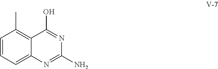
C1=CC=C2C(=C1C)C(O)=NC(N)=N2
